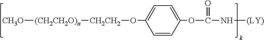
[CH3O][(CH2CH2O)n][CH2CH2]OC1=CC=C(OC(=O)N[(LY)])C=C1
